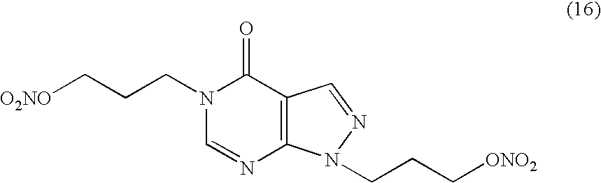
[O2NO]CCCN1C=NC2=C(C1=O)C=NN2CCC[ONO2]
